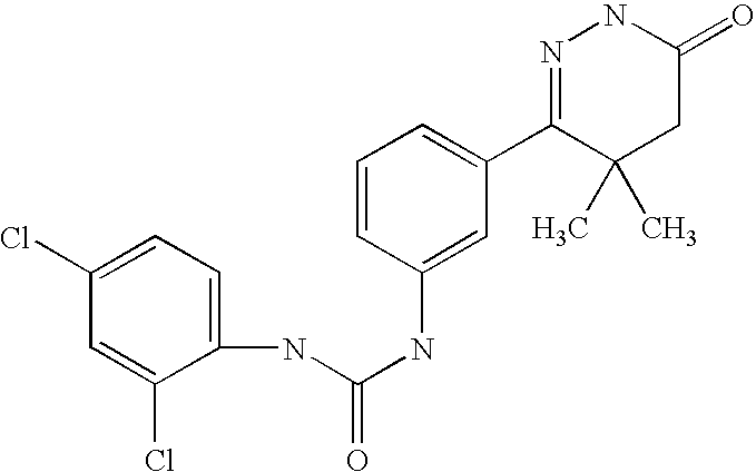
C1(Cl)=CC=C(NC(NC2=CC(C3=NNC(=O)CC3(C)C)=CC=C2)=O)C(Cl)=C1
